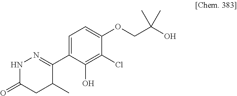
N1C(=O)CC(C)C(C2=CC=C(OCC(O)(C)C)C(Cl)=C2O)=N1
